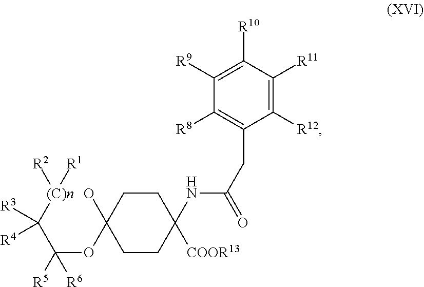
C1([R12])=C([R11])C([R10])=C([R9])C([R8])=C1CC(=O)NC1([COOR13])CCC(O)(OC(C([(C)n]([R2])[R1])([R3])[R4])([R5])[R6])CC1
